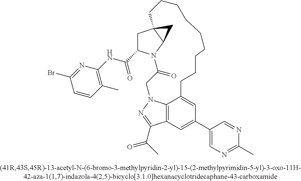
C1(C(=O)NC2=C(C)C=CC(Br)=N2)CC23C(N1C(=O)CN1C4=C(C(C(C)=O)=N1)C=C(C1=CN=C(C)N=C1)C=C4CCCCCCCCC2)C3
